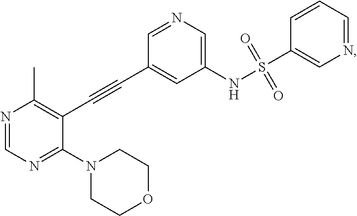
N1=CN=C(N2CCOCC2)C(C#CC2=CC(NS(C3=CN=CC=C3)(=O)=O)=CN=C2)=C1C
